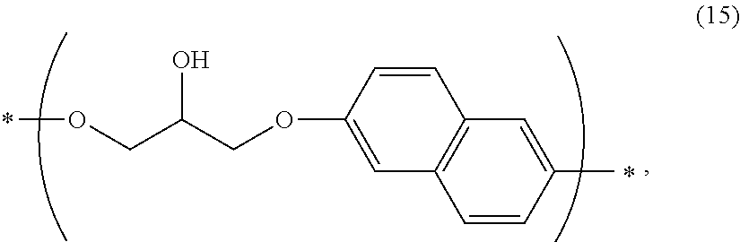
C1=CC(C)=CC2=C1C=C(OCC(COC)O)C=C2
